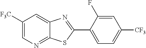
C1([F3C])=CN=C2C(=C1)N=C(C1=CC=C([CF3])C=C1F)S2
